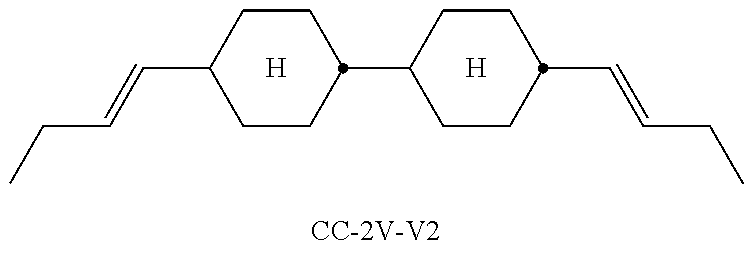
[H].[H].C1CC(C2CCC(C=CCC)CC2)CCC1C=CCC
